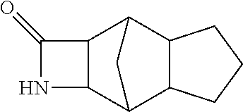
C12C(C3C4C(C1C3)CCC4)NC2=O
